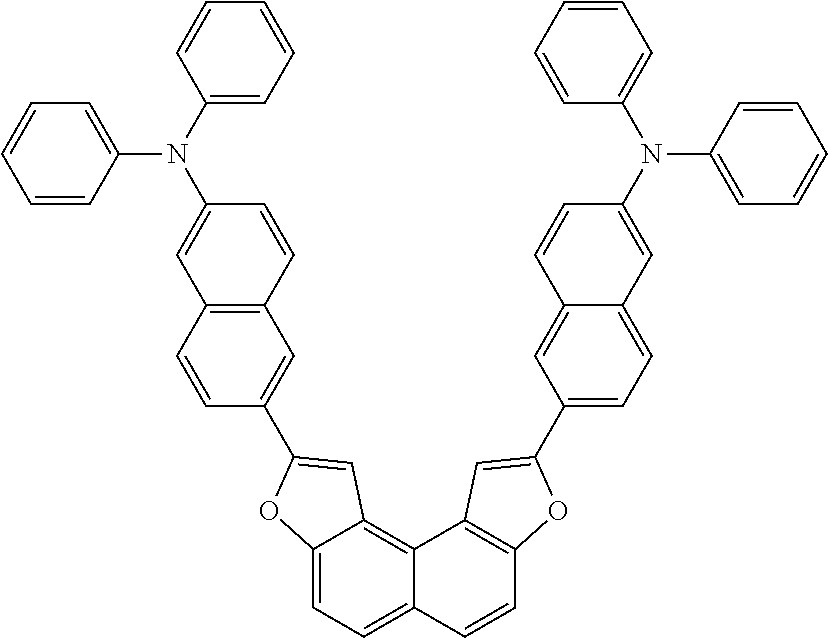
C12=CC=C3C(=C1C=C(C1=CC4=C(C=C1)C=C(N(C1=CC=CC=C1)C1=CC=CC=C1)C=C4)O2)C1=C(C=C3)OC(C2=CC=C3C(=C2)C=CC(N(C2=CC=CC=C2)C2=CC=CC=C2)=C3)=C1
